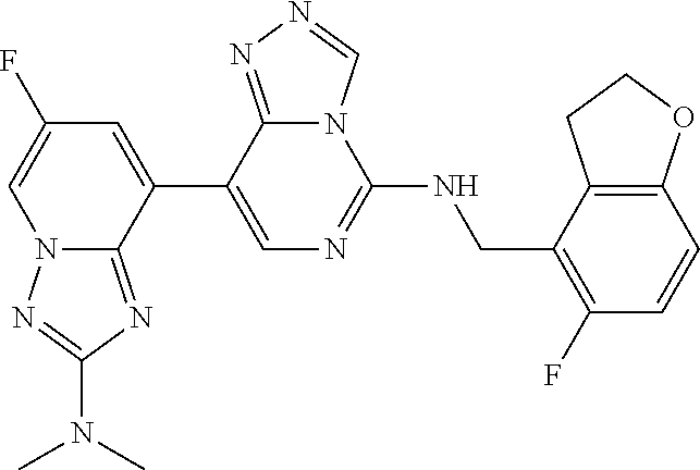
N12C(=NC(N(C)C)=N1)C(C1=CN=C(NCC3=C(F)C=CC4=C3CCO4)N3C1=NN=C3)=CC(F)=C2
